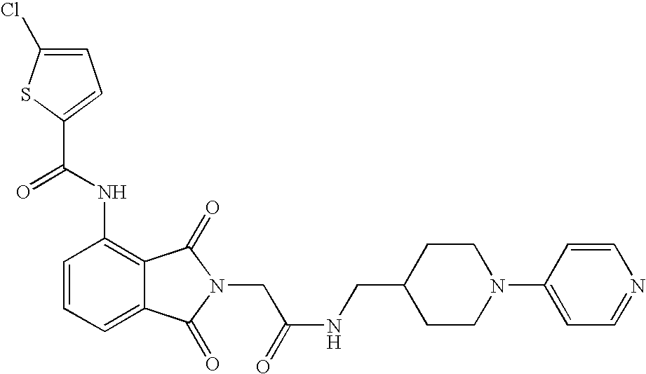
C1=C(Cl)SC(C(NC2=C3C(=CC=C2)C(=O)N(CC(NCC2CCN(C4=CC=NC=C4)CC2)=O)C3=O)=O)=C1
